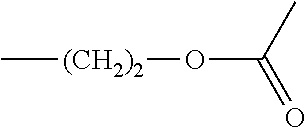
C[(CH2)2]OC(=O)C
